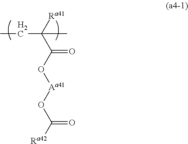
O(C(C([Ra41])(CC)C)=O)[Aa41]OC([Ra42])=O
